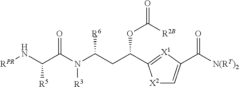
N([RPR])C(C(N(C(CC(OC([R2B])=O)C1=[X1]C(C([N(RT)2])=O)=C[X2]1)[R6])[R3])=O)[R5]
